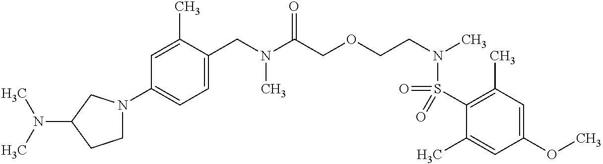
C1(CN(C)C(=O)COCCN(S(=O)(C2=C(C)C=C(OC)C=C2C)=O)C)=CC=C(N2CCC(N(C)C)C2)C=C1C
